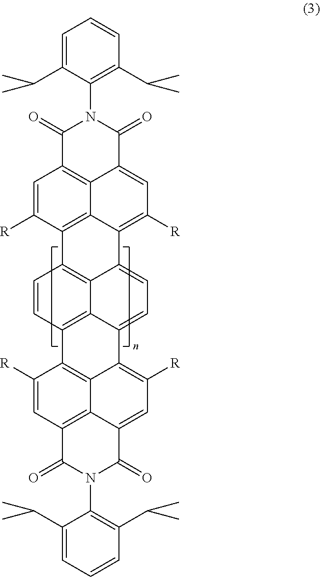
C1=C(C(C)C)C(N2C(=O)C3=C4C(=CC([R])=C5C4=C(C([R])=C3)C3=C4C5=CC=C5C4=C(C=C3)C3=C4C5=C([R])C=C5C4=C(C=C3[R])C(=O)N(C3=C(C(C)C)C=CC=C3C(C)C)C5=O)C2=O)=C(C(C)C)C=C1
